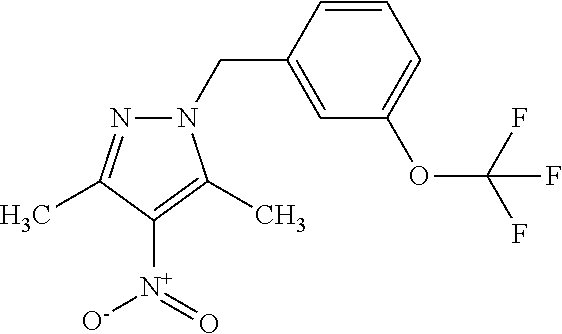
C1=CC=C(OC(F)(F)F)C=C1CN1N=C(C)C([N+](=O)[O-])=C1C
